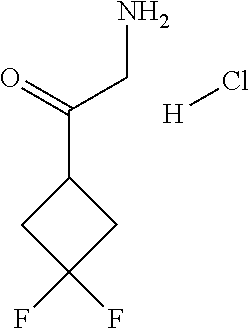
C1(C(CN)=O)CC(F)(F)C1.[H]Cl
